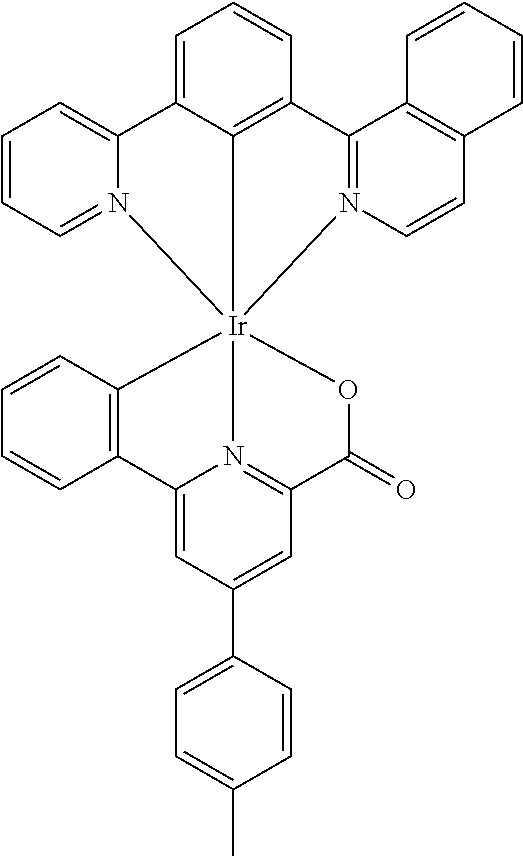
C12=CC(C3=CC=C(C)C=C3)=CC3=N1[Ir]14(C5=C2C=CC=C5)(OC3=O)C2=C(C=CC=C2C2=CC=CC=N12)C1=N4C=CC2=C1C=CC=C2
